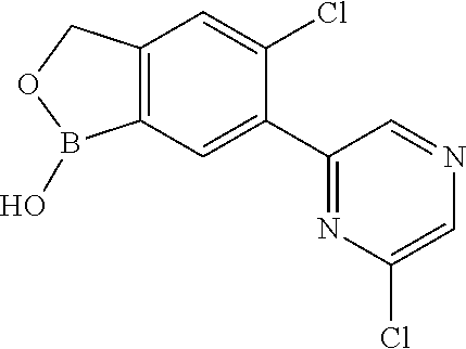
C12=C(COB1O)C=C(Cl)C(C1=NC(Cl)=CN=C1)=C2
